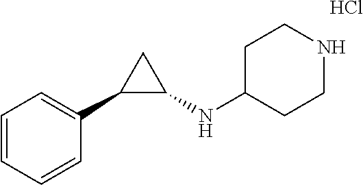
Cl.C1=CC=CC(C2C(NC3CCNCC3)C2)=C1
